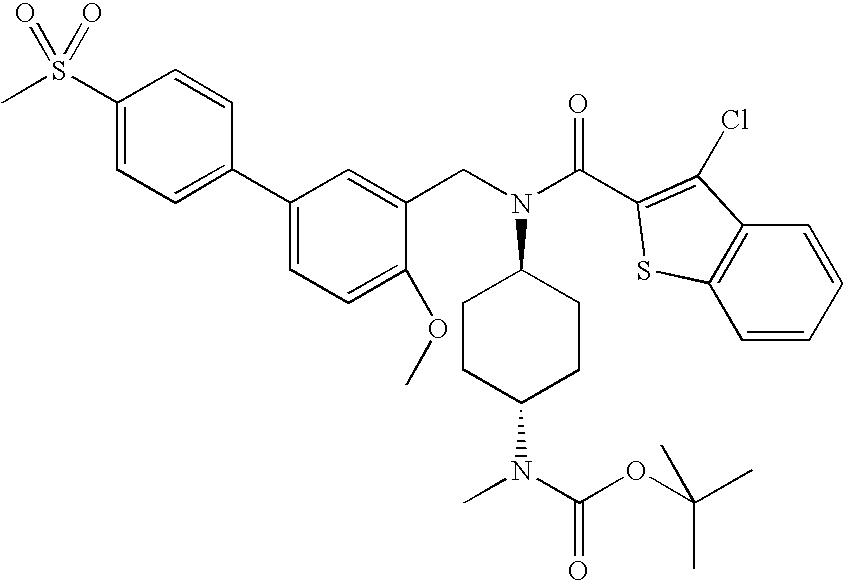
C1CC(N(C)C(OC(C)(C)C)=O)CCC1N(CC1=CC(C2=CC=C(S(C)(=O)=O)C=C2)=CC=C1OC)C(=O)C1=C(Cl)C2=C(C=CC=C2)S1
